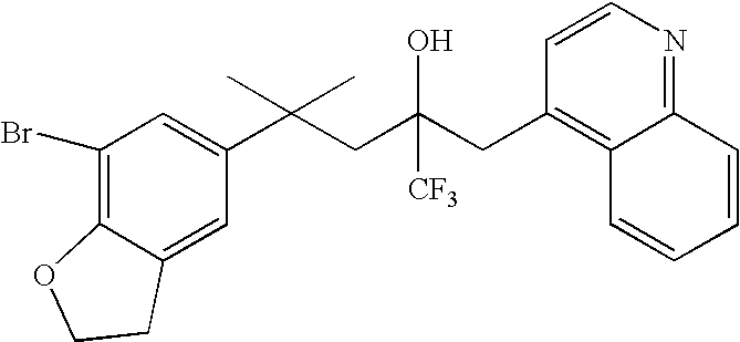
C12=CC(C(CC(CC3=C4C(=NC=C3)C=CC=C4)(O)[CF3])(C)C)=CC(Br)=C1OCC2
